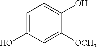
C1=C(O)C=C([OCH3])C(O)=C1
